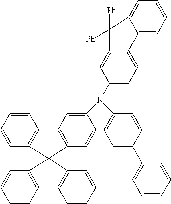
C1=CC=CC2=C1C1(C3=C2C=C(N(C2=CC=C(C4=CC=CC=C4)C=C2)C2=CC=C4C(=C2)C([Ph])([Ph])C2=CC=CC=C42)C=C3)C2=C(C=CC=C2)C2=C1C=CC=C2
